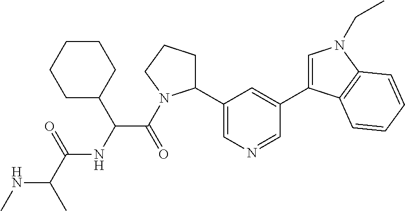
N(C(C)C(=O)NC(C(=O)N1C(C2=CN=CC(C3=CN(CC)C4=C3C=CC=C4)=C2)CCC1)C1CCCCC1)C
